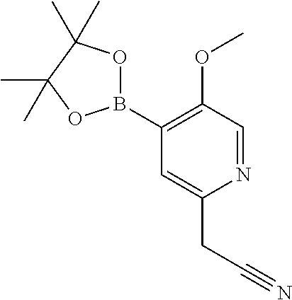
N1=CC(OC)=C(B2OC(C)(C)C(C)(C)O2)C=C1CC#N
